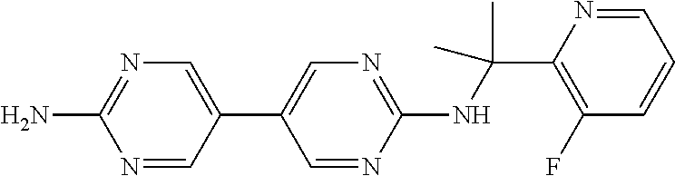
N1=CC(C2=CN=C(NC(C)(C)C3=C(F)C=CC=N3)N=C2)=CN=C1N
